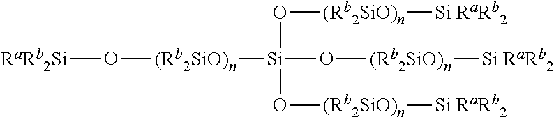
O([RaRb2Si])[(Rb2SiO)n][Si](O[(Rb2SiO)n][Si RaRb2])(O[(Rb2SiO)n][Si RaRb2])O[(Rb2SiO)n][Si RaRb2]
